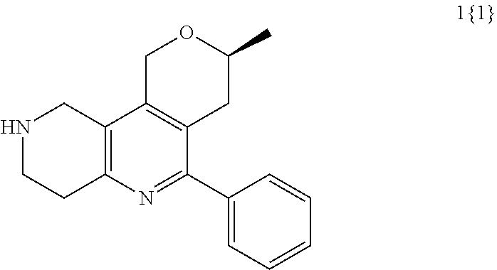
N1CCC2=C(C1)C1=C(C(C3=CC=CC=C3)=N2)CC(C)OC1
